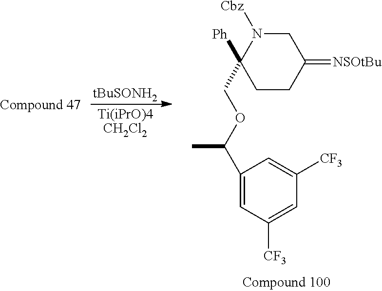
[tBuSONH2].[Ti(iPrO)4CH2Cl2].C1(C(OCC2([Ph])CCC(=[NSOtBu])CN2[Cbz])C)=CC([CF3])=CC([CF3])=C1
